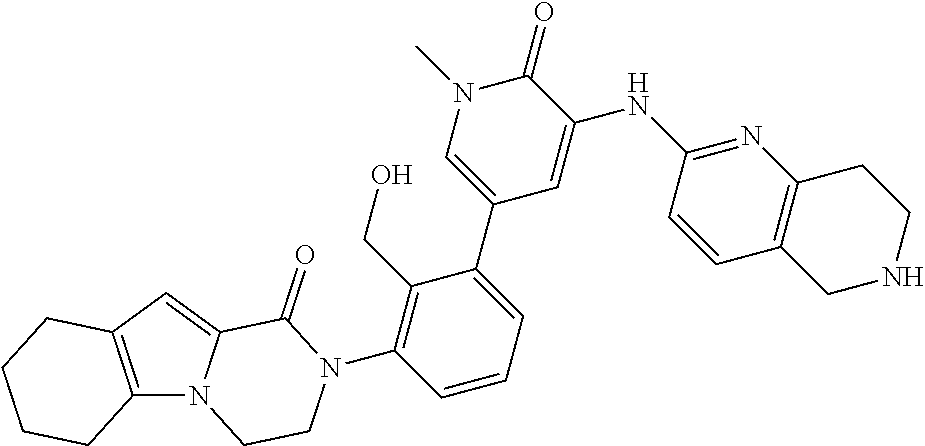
C12=C(C=C3N1CCN(C1=C(CO)C(C4=CN(C)C(=O)C(NC5=NC6=C(C=C5)CNCC6)=C4)=CC=C1)C3=O)CCCC2
